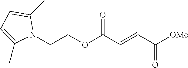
C(COC(C=CC([OMe])=O)=O)N1C(C)=CC=C1C
